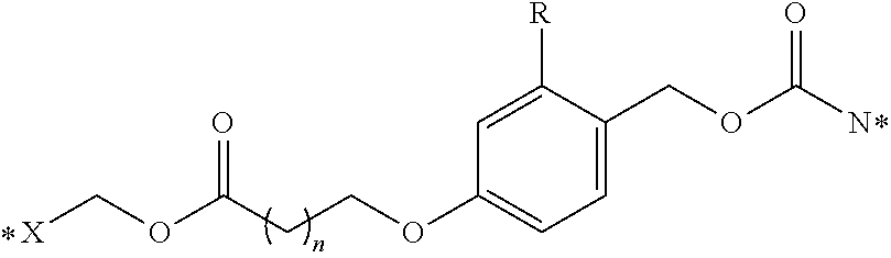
C1=C(COC(N)=O)C([R])=CC(OCCC(OC[X])=O)=C1
